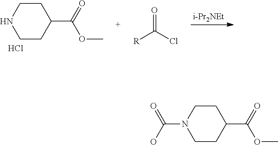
C1CC(C(=O)OC)CCN1C(O)=O.C1CC(C(=O)OC)CCN1.Cl.[i-Pr2NEt].[R]C(Cl)=O
